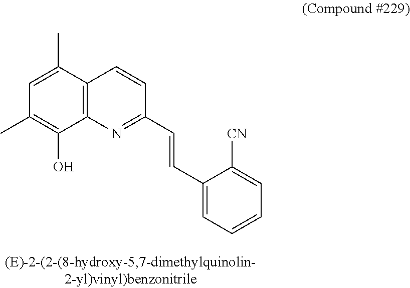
C12=C(C(C)=CC(C)=C1O)C=CC(C=CC1=CC=CC=C1[CN])=N2
